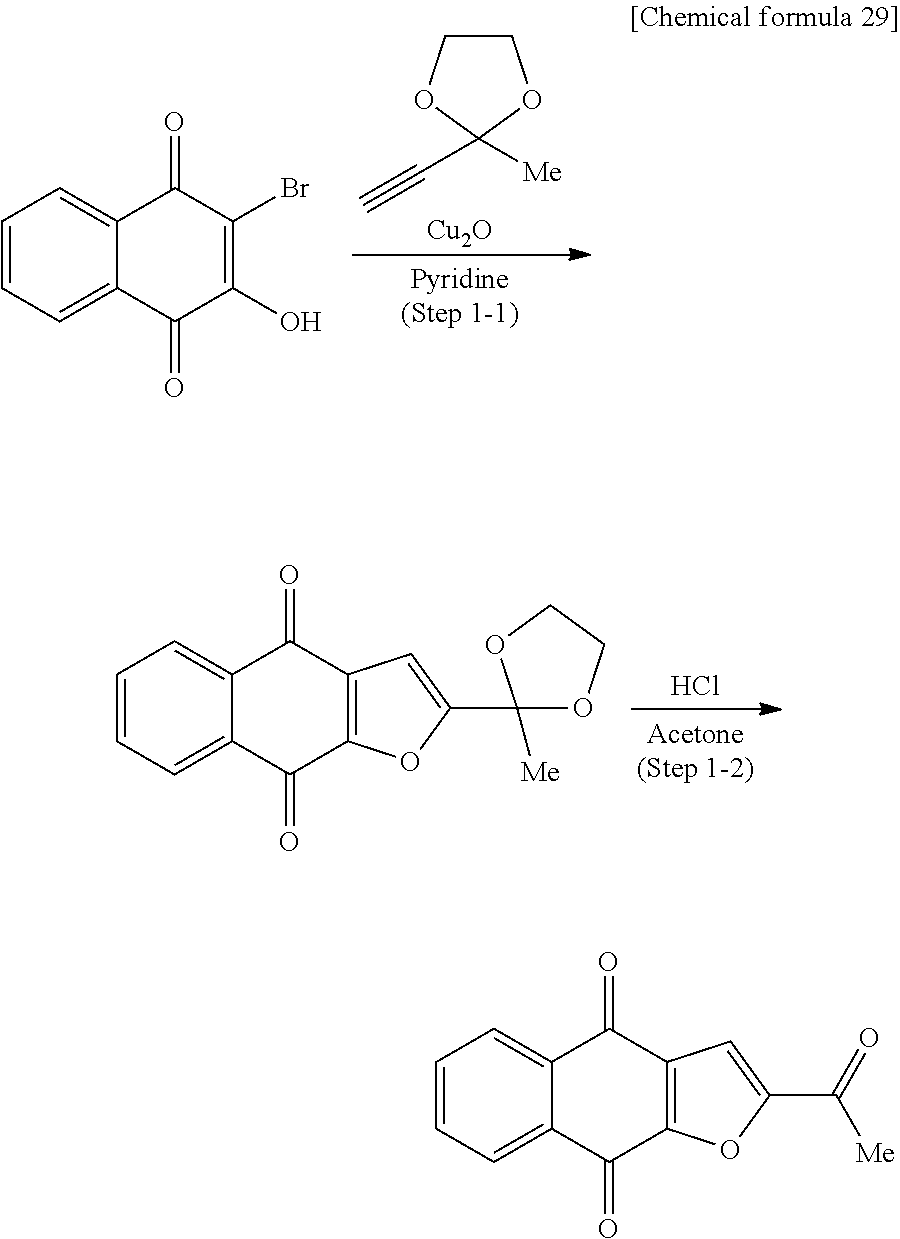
C1=CC=C2C(=C1)C(=O)C(Br)=C(O)C2=O.C1COC([Me])(C#C)O1.[Cu2O].C1=CC=C2C(=C1)C(=O)C1=C(C2=O)OC(C2([Me])OCCO2)=C1.Cl.C1=CC=C2C(=C1)C(=O)C1=C(C2=O)OC(C(=O)[Me])=C1
